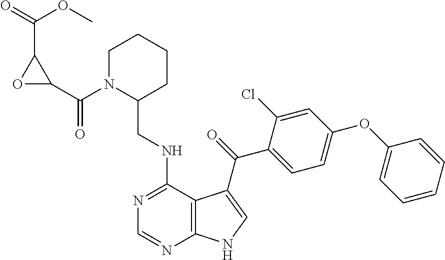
C1=CC=CC(OC2=CC=C(C(=O)C3=CNC4=C3C(NCC3CCCCN3C(C3OC3C(OC)=O)=O)=NC=N4)C(Cl)=C2)=C1
